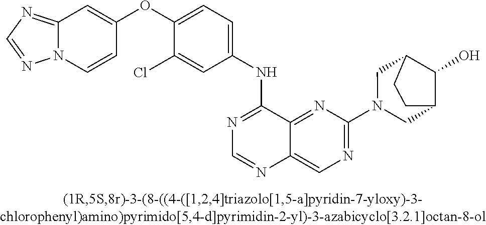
C1(OC2=CC=C(NC3=NC=NC4=CN=C(N5CC6C(O)C(C5)CC6)N=C34)C=C2Cl)=CC2=NC=NN2C=C1
